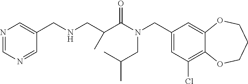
C1(CN(CC(C)C)C(=O)C(CNCC2=CN=CN=C2)C)=CC(Cl)=C2C(=C1)OCCCO2
